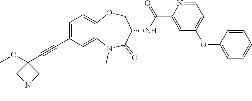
C(C1=CC=C2C(=C1)N(C)C(=O)C(NC(C1=CC(OC3=CC=CC=C3)=CC=N1)=O)CO2)#CC1(OC)CN(C)C1
